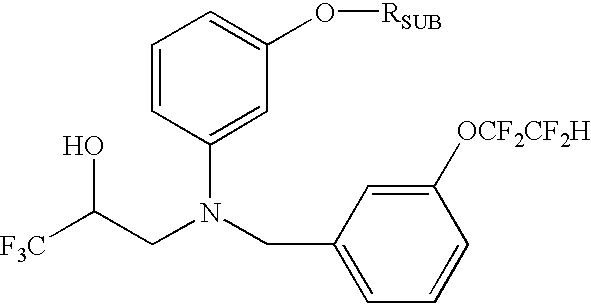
OC(CN(CC1=CC=CC([OCF2CF2H])=C1)C1=CC(O[RSUB])=CC=C1)[F3C]
